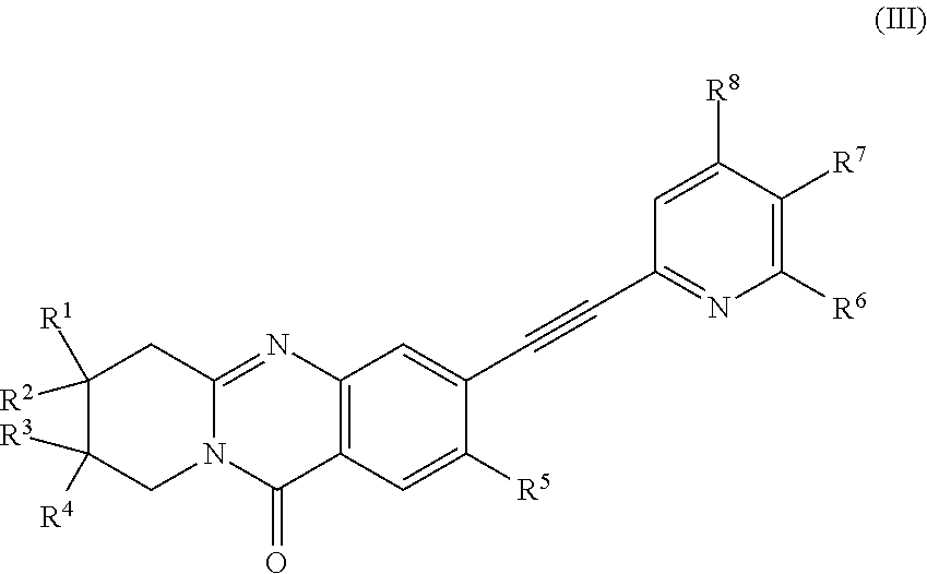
C12=C(C=C([R5])C(C#CC3=NC([R6])=C([R7])C([R8])=C3)=C1)C(=O)N1C(=N2)CC([R2])([R1])C([R3])([R4])C1
